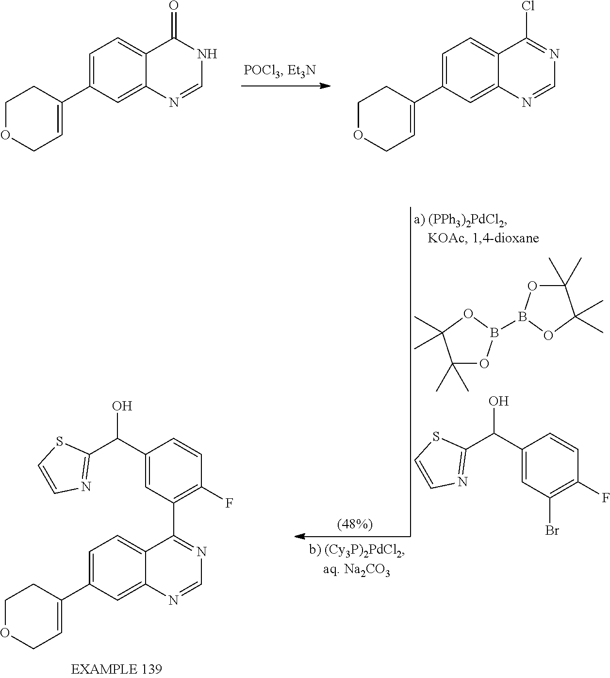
C1=C(C2=CCOCC2)C=C2C(=C1)C(Cl)=NC=N2.C1=C(C2=CCOCC2)C=C2C(=C1)C(=O)NC=N2.C1=C(C2=CCOCC2)C=C2C(=C1)C(C1=C(F)C=CC(C(O)C3=NC=CS3)=C1)=NC=N2.C1(C)(C)OB(B2OC(C)(C)C(C)(C)O2)OC1(C)C.C1(C(C2=NC=CS2)O)=CC(Br)=C(F)C=C1
